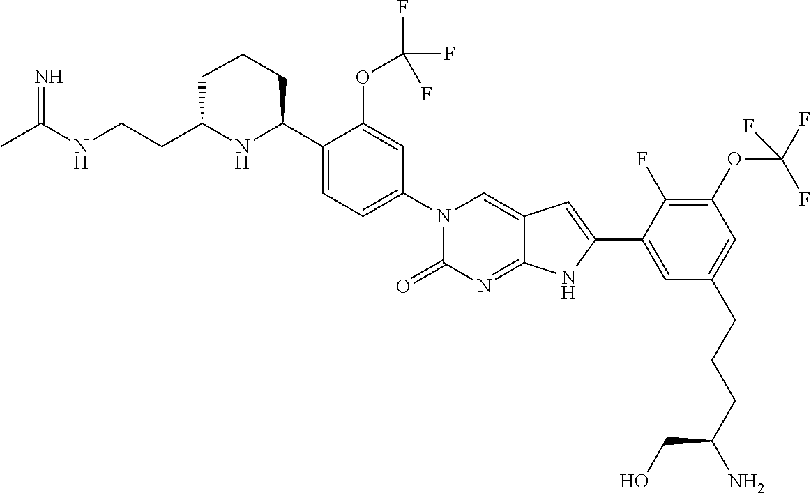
CC(NCCC1NC(C2=CC=C(N3C(=O)N=C4C(=C3)C=C(C3=CC(CCCC(N)CO)=CC(OC(F)(F)F)=C3F)N4)C=C2OC(F)(F)F)CCC1)=N
